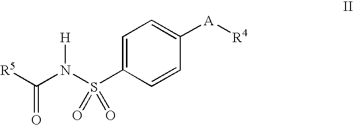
C1=C(S(N(C([R5])=O)[H])(=O)=O)C=CC([A][R4])=C1
